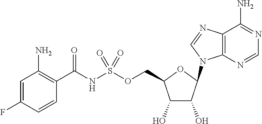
C1(O)C(O)C(N2C3=C(C(N)=NC=N3)N=C2)OC1COS(NC(C1=C(N)C=C(F)C=C1)=O)(=O)=O
